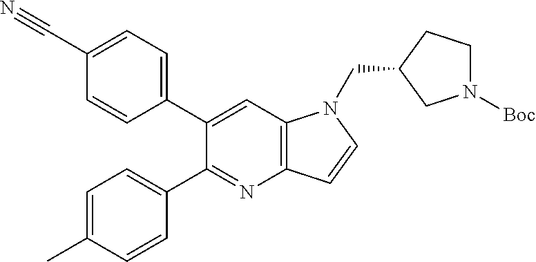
C12=C(C=C(C3=CC=C(C#N)C=C3)C(C3=CC=C(C)C=C3)=N1)N(CC1CCN([Boc])C1)C=C2
